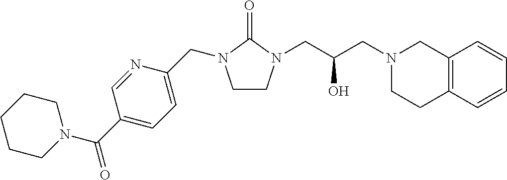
C1CN(CC(CN2CCC3=C(C2)C=CC=C3)O)C(=O)N1CC1=CC=C(C(=O)N2CCCCC2)C=N1
